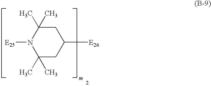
C1(C)(C)CC([E26])CC(C)(C)N1[E25]
